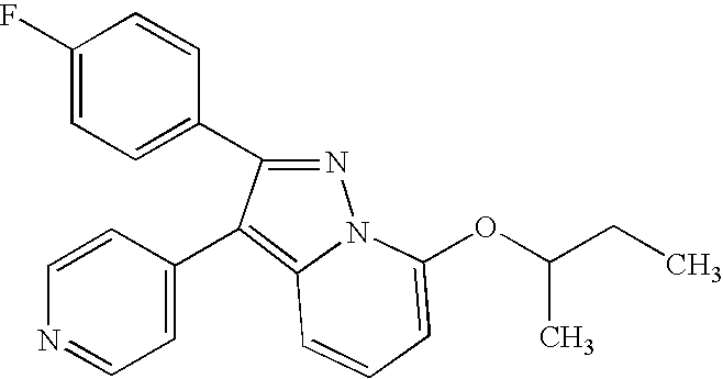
C1(F)=CC=C(C2=NN3C(=C2C2=CC=NC=C2)C=CC=C3OC(CC)C)C=C1
